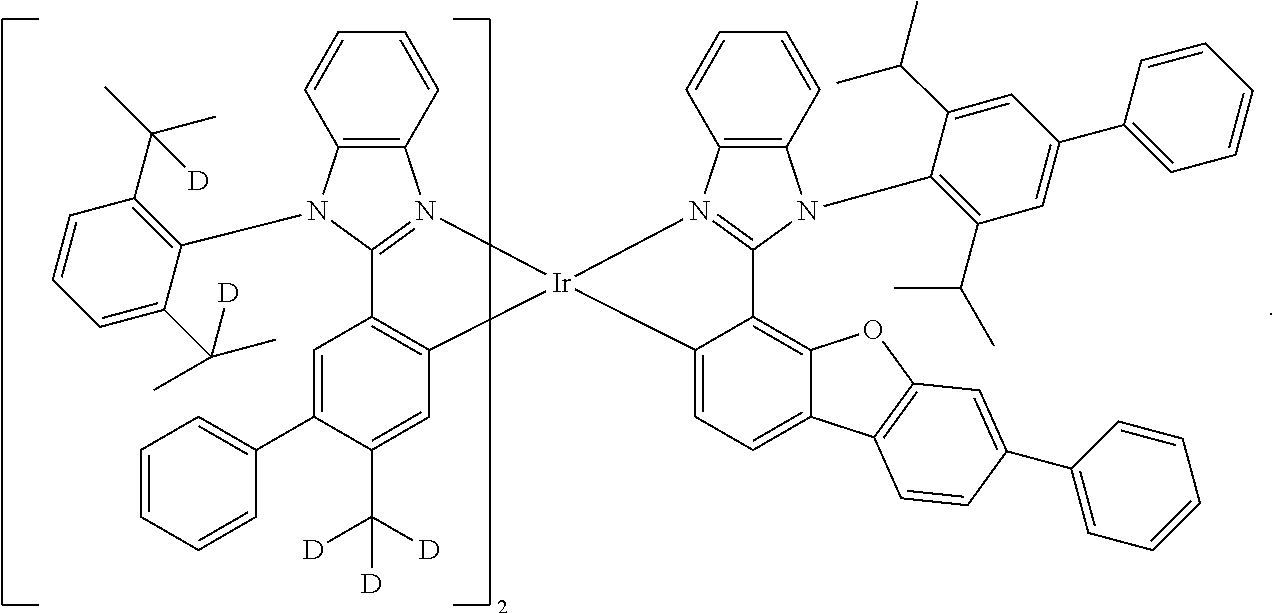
C12=C(C=CC=C1)N1=C(N2C2=C(C(C)(C)[D])C=CC=C2C([D])(C)C)C2=C([Ir]13N1=C(C4=C5C(=CC=C43)C3=C(O5)C=C(C4=CC=CC=C4)C=C3)N(C3=C(C(C)C)C=C(C4=CC=CC=C4)C=C3C(C)C)C3=C1C=CC=C3)C=C(C([D])([D])[D])C(C1=CC=CC=C1)=C2
